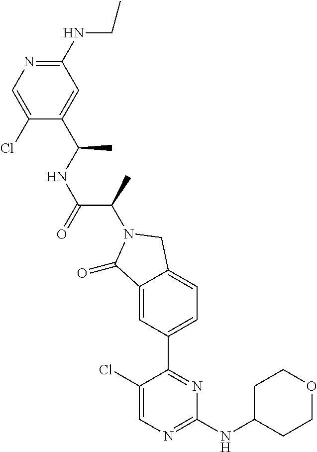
C1(=O)C2=CC(C3=NC(NC4CCOCC4)=NC=C3Cl)=CC=C2CN1C(C(NC(C1=CC(NCC)=NC=C1Cl)C)=O)C
